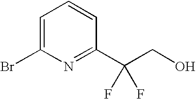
C1=C(Br)N=C(C(CO)(F)F)C=C1
